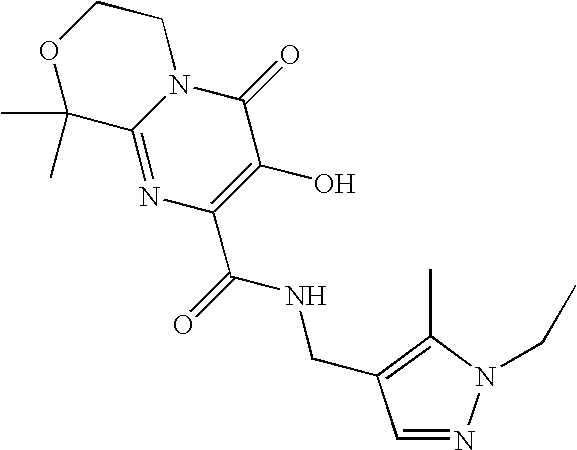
C12=NC(C(NCC3=C(C)N(CC)N=C3)=O)=C(O)C(=O)N1CCOC2(C)C
